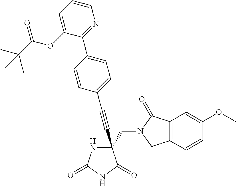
C(#CC1(CN2C(=O)C3=C(C2)C=CC(OC)=C3)NC(=O)NC1=O)C1=CC=C(C2=NC=CC=C2OC(C(C)(C)C)=O)C=C1
